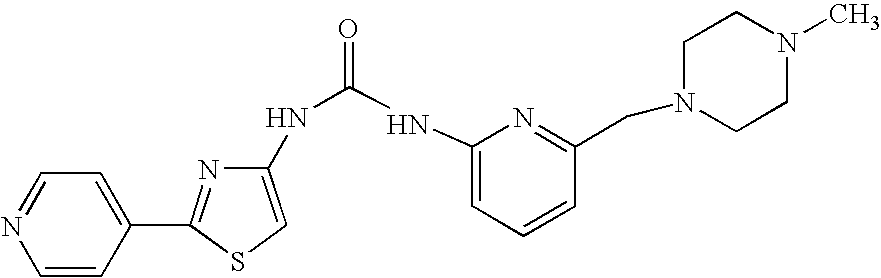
C1(NC(=O)NC2=CC=CC(CN3CCN(C)CC3)=N2)=CSC(C2=CC=NC=C2)=N1
